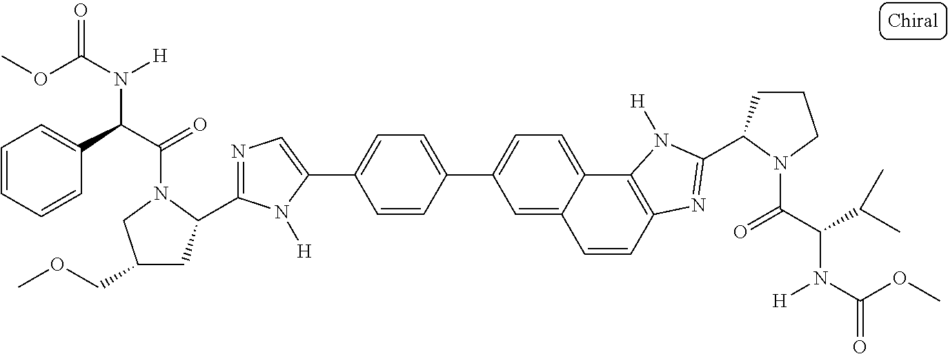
C1=C2C(=CC=C1C1=CC=C(C3=CN=C(C4CC(COC)CN4C(C(C4=CC=CC=C4)N([H])C(OC)=O)=O)N3[H])C=C1)C1=C(C=C2)N=C(C2CCCN2C(C(C(C)C)N(C(OC)=O)[H])=O)N1[H]
